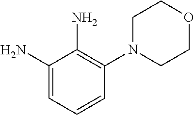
C1(N)=CC=CC(N2CCOCC2)=C1N
